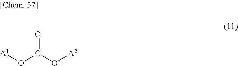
O=C(O[A2])O[A1]
